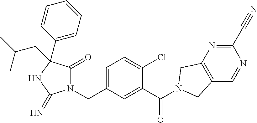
N1(CC2=CC=C(Cl)C(C(=O)N3CC4=C(C=NC(C#N)=N4)C3)=C2)C(=O)C(C2=CC=CC=C2)(CC(C)C)NC1=N
